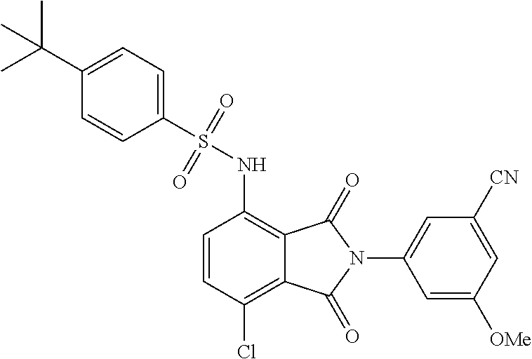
C1(S(NC2=C3C(=C(Cl)C=C2)C(=O)N(C2=CC([CN])=CC([OMe])=C2)C3=O)(=O)=O)=CC=C(C(C)(C)C)C=C1
